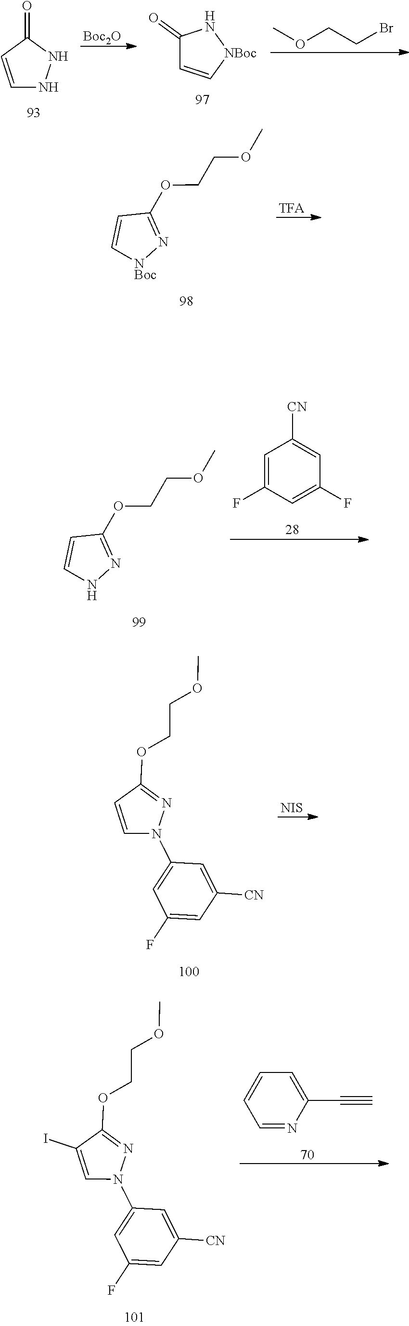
C1=CC(=O)NN1.COCCBr.[Boc2O].[NBoc]1NC(=O)C=C1.C1=C[NBoc]N=C1OCCOC.C1=CNN=C1OCCOC.C1=C(F)C=C(F)C=C1[CN].C1(F)=CC([CN])=CC(N2N=C(OCCOC)C=C2)=C1.[NIS].C1=CC=NC(C#C)=C1.C1(F)=CC([CN])=CC(N2N=C(OCCOC)C(I)=C2)=C1
